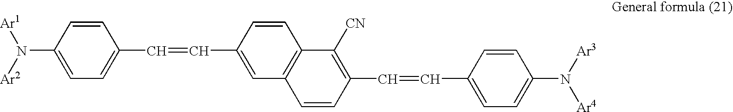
[Ar1]N(C1=CC=C(C=CC2=CC3=C(C=C2)C([CN])=C(C=CC2=CC=C(N([Ar3])[Ar4])C=C2)C=C3)C=C1)[Ar2]
